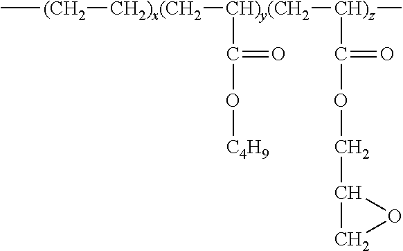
C[(CH2][CH2)x(CH2][CH)y(CH2]([CH)z](C)C(OCC1CO1)=O)C(=O)O[C4H9]
